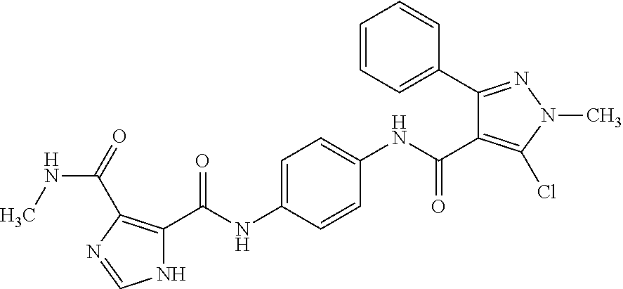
C1(C2=CC=CC=C2)=NN(C)C(Cl)=C1C(NC1=CC=C(NC(C2=C(C(=O)NC)N=CN2)=O)C=C1)=O
